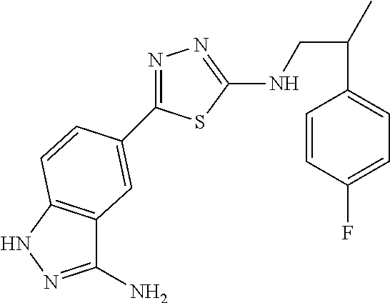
C1=CC(F)=CC=C1C(CNC1=NN=C(C2=CC3=C(NN=C3N)C=C2)S1)C
